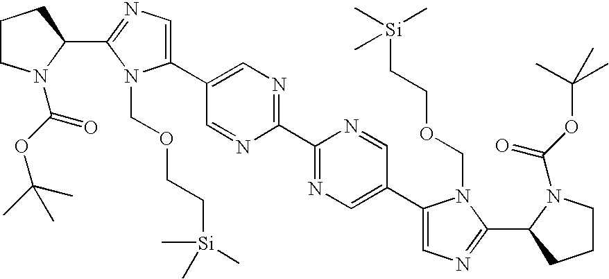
C1CN(C(OC(C)(C)C)=O)C(C2=NC=C(C3=CN=C(C4=NC=C(C5=CN=C(C6CCCN6C(OC(C)(C)C)=O)N5COCC[Si](C)(C)C)C=N4)N=C3)N2COCC[Si](C)(C)C)C1
